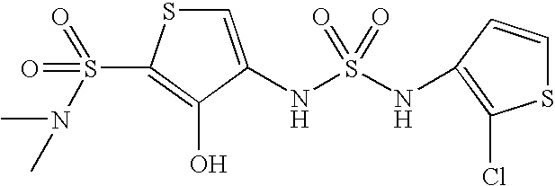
C1=C(NS(=O)(NC2=C(Cl)SC=C2)=O)C(O)=C(S(=O)(=O)N(C)C)S1
